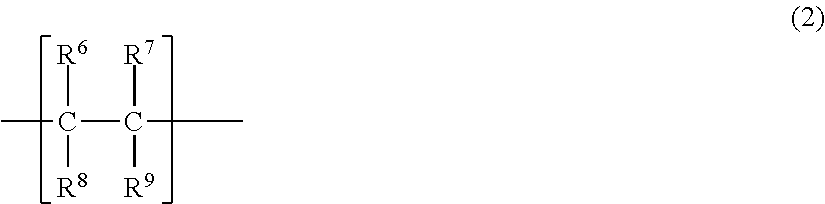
CC(C([R7])([R9])C)([R6])[R8]
